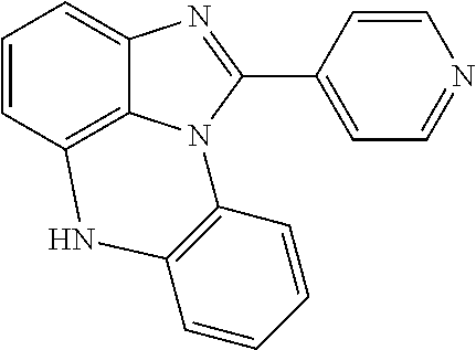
C1=CC2=C3C(=C1)N=C(C1=CC=NC=C1)N3C1=C(C=CC=C1)N2
